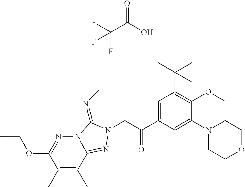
C1(C)=C(C)C2=NN(CC(C3=CC(C(C)(C)C)=C(OC)C(N4CCOCC4)=C3)=O)C(=NC)N2N=C1OCC.C(C(O)=O)(F)(F)F
